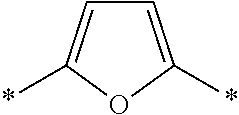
C1=C(*)OC(*)=C1
